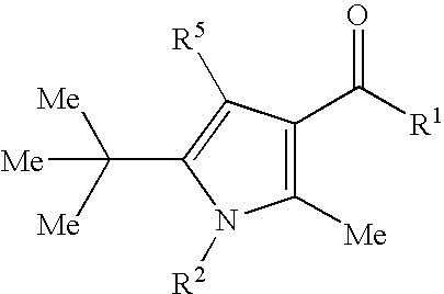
C1(C([R1])=O)=C([Me])N([R2])C(C([Me])([Me])[Me])=C1[R5]
